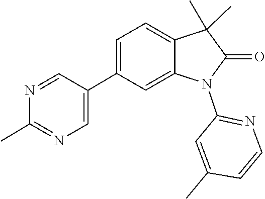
N1=CC(C2=CC=C3C(C)(C)C(=O)N(C4=NC=CC(C)=C4)C3=C2)=CN=C1C
